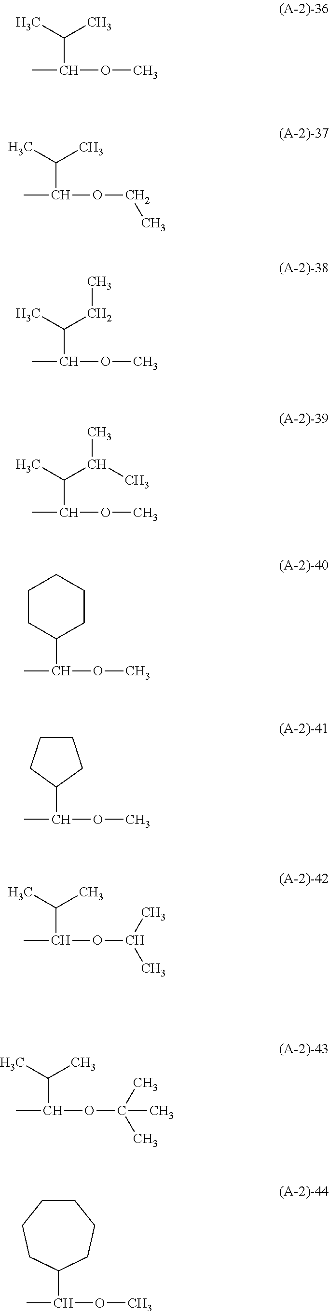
CC(OC)C(C)C.CC(OCC)C(C)C.CC(OC)C(C)CC.CC(OC)C(C)C(C)C.CC(OC)C1CCCCC1.CC(OC)C1CCCC1.CC(OC(C)C)C(C)C.CC(OC(C)(C)C)C(C)C.CC(OC)C1CCCCCC1
